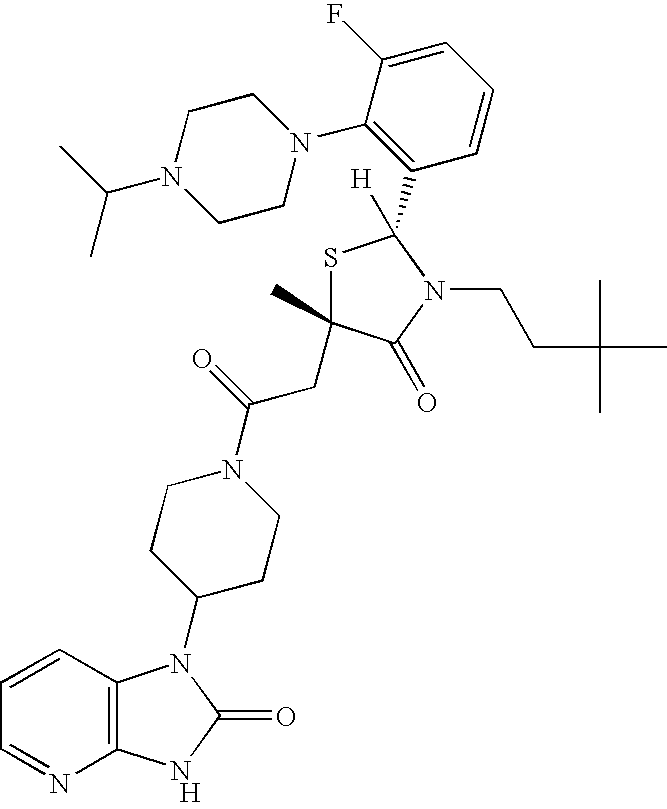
[H].C12=C(C=CC=N1)N(C1CCN(C(=O)CC3(C)SC(C4=C(N5CCN(C(C)C)CC5)C(F)=CC=C4)([H])N(CCC(C)(C)C)C3=O)CC1)C(=O)N2
